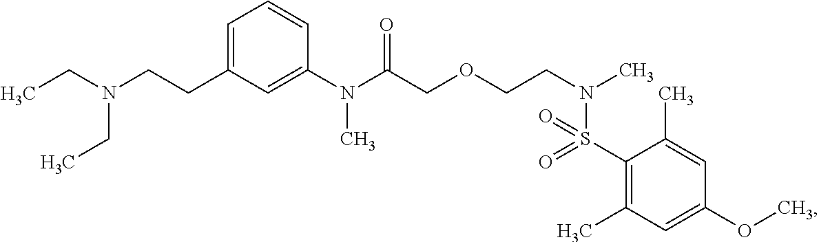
C1(N(C(COCCN(C)S(C2=C(C)C=C(OC)C=C2C)(=O)=O)=O)C)=CC(CCN(CC)CC)=CC=C1
